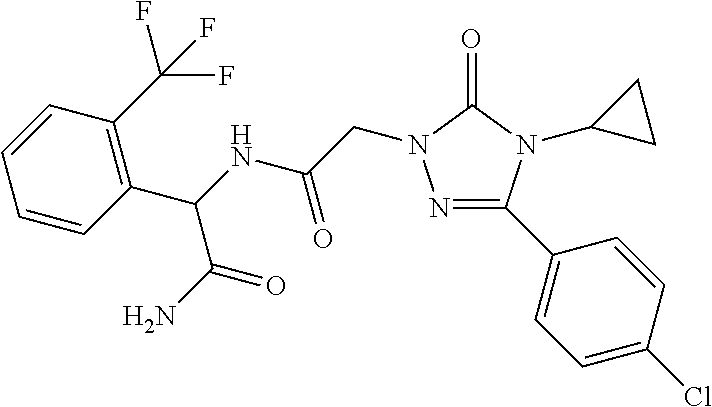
N1=C(C2=CC=C(Cl)C=C2)N(C2CC2)C(=O)N1CC(=O)NC(C1=C(C(F)(F)F)C=CC=C1)C(=O)N
